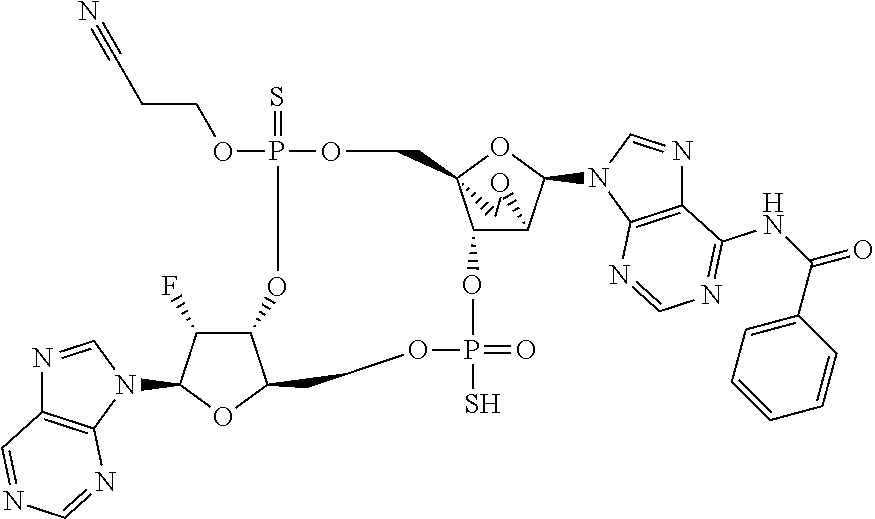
C12C(F)C(N3C=NC4=C3N=CN=C4)OC1COP(=O)(S)OC1C3C(N4C5=C(N=C4)C(NC(=O)C4=CC=CC=C4)=NC=N5)OC1(COP(=S)(OCCC#N)O2)CO3
